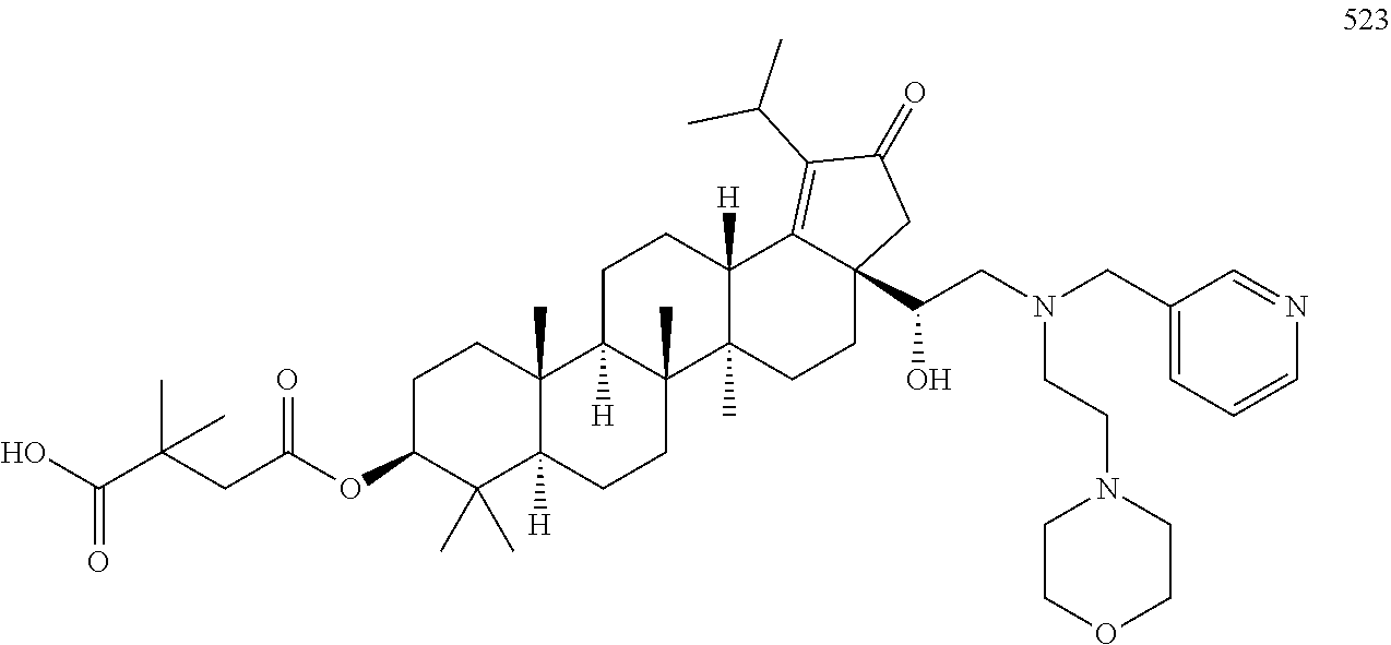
C1C(OC(CC(C(O)=O)(C)C)=O)C(C)(C)C2([H])C(C)(C1)C1([H])C(C)(CC2)C2(C)C([H])(CC1)C1=C(C(C)C)C(=O)CC1(C(CN(CC1=CC=CN=C1)CCN1CCOCC1)O)CC2
